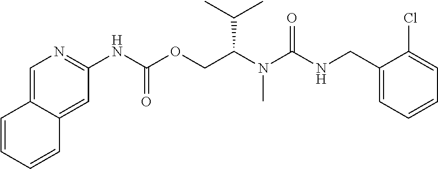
C1(Cl)=CC=CC=C1CNC(N(C(COC(NC1=NC=C2C(=C1)C=CC=C2)=O)C(C)C)C)=O
